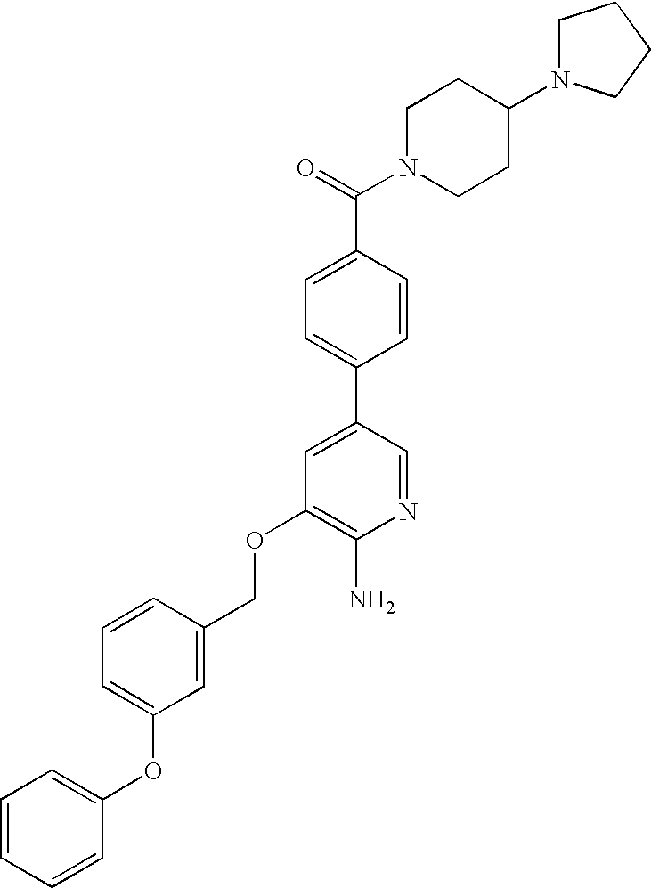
C(OC1=C(N)N=CC(C2=CC=C(C(=O)N3CCC(N4CCCC4)CC3)C=C2)=C1)C1=CC(OC2=CC=CC=C2)=CC=C1
